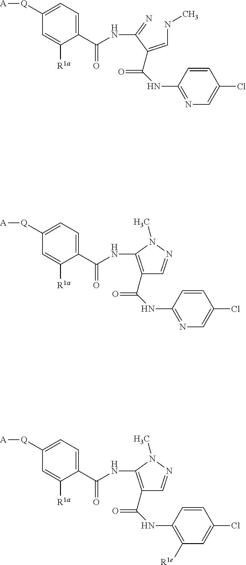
C1=CC(NC(=O)C(=CNC)C(NC(C2=CC=C([Q][A])C=C2[R1a])=O)=N)=NC=C1Cl.C1=CC(NC(=O)C2=C(NC(C3=CC=C([Q][A])C=C3[R1a])=O)N(C)N=C2)=NC=C1Cl.C1=CC(NC(=O)C2=C(NC(C3=CC=C([Q][A])C=C3[R1a])=O)N(C)N=C2)=C([R1e])C=C1Cl
